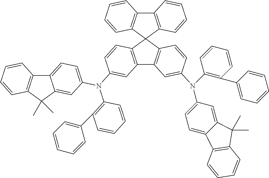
C12=C(C3(C4=C1C=CC=C4)C1=C(C4=C3C=CC(N(C3=C(C5=CC=CC=C5)C=CC=C3)C3=CC=C5C(=C3)C(C)(C)C3=C5C=CC=C3)=C4)C=C(N(C3=C(C4=CC=CC=C4)C=CC=C3)C3=CC=C4C(=C3)C(C)(C)C3=C4C=CC=C3)C=C1)C=CC=C2
